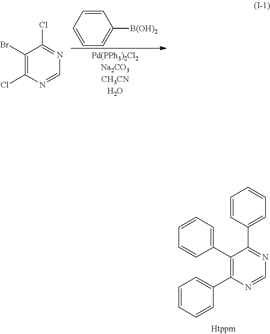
C1=CC=CC(C2=C(C3=CC=CC=C3)C(C3=CC=CC=C3)=NC=N2)=C1.C1(Br)=C(Cl)N=CN=C1Cl.C1=CC=CC=C1[B(OH)2]
